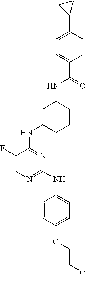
C1(F)=CN=C(NC2=CC=C(OCCOC)C=C2)N=C1NC1CCCC(NC(C2=CC=C(C3CC3)C=C2)=O)C1
